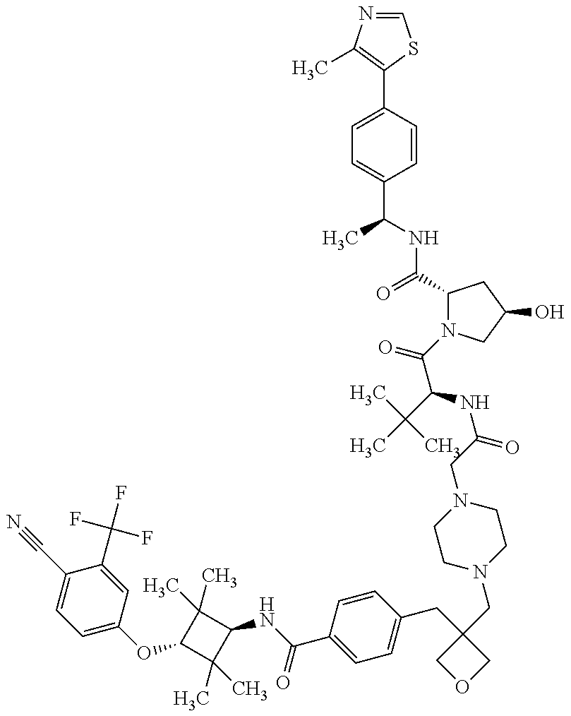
C1=C(OC2C(C)(C)C(NC(C3=CC=C(CC4(CN5CCN(CC(NC(C(C)(C)C)C(=O)N6C(C(NC(C)C7=CC=C(C8=C(C)N=CS8)C=C7)=O)CC(O)C6)=O)CC5)COC4)C=C3)=O)C2(C)C)C=C(C(F)(F)F)C(C#N)=C1
